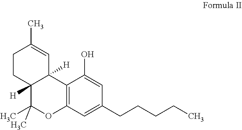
C1CC2([H])C([H])(C=C1C)C1=C(C=C(CCCCC)C=C1O)OC2(C)C
